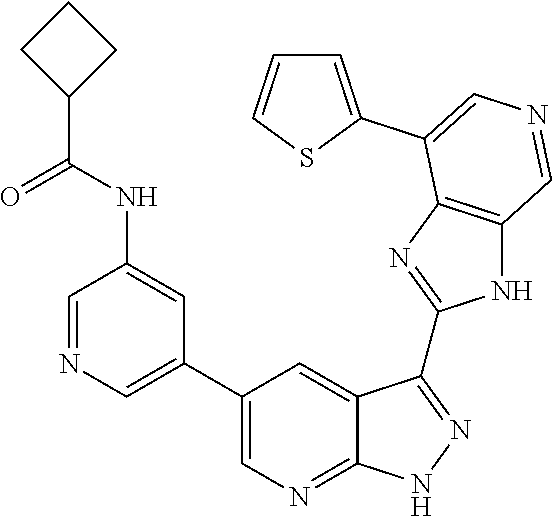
C1=NC=C(C2=CN=C3C(=C2)C(C2=NC4=C(N2)C=NC=C4C2=CC=CS2)=NN3)C=C1NC(C1CCC1)=O
